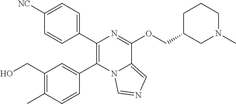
C1(C2=C(C3=CC(CO)=C(C)C=C3)N3C(=CN=C3)C(OCC3CN(C)CCC3)=N2)=CC=C([NC])C=C1
